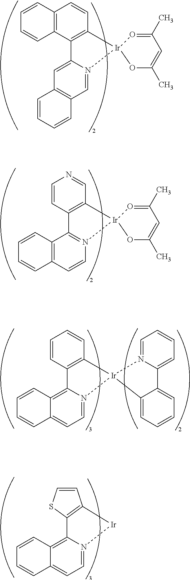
C12=C(C3=C(C=C1)[Ir]1(N4=CC5=C(C=C34)C=CC=C5)O=C(C)C=C(C)O1)C=CC=C2.C1=CC2=C(C=N1)[Ir]1(N3=C2C2=C(C=C3)C=CC=C2)O=C(C)C=C(C)O1.C1=CC2=C(C=C1)[Ir]1(N3=CC=C4C(=C23)C=CC=C4)N2=CC=CC=C2C2=CC=CC=C21.C12=C3C(=CC=N1[Ir]C1=C2SC=C1)C=CC=C3
